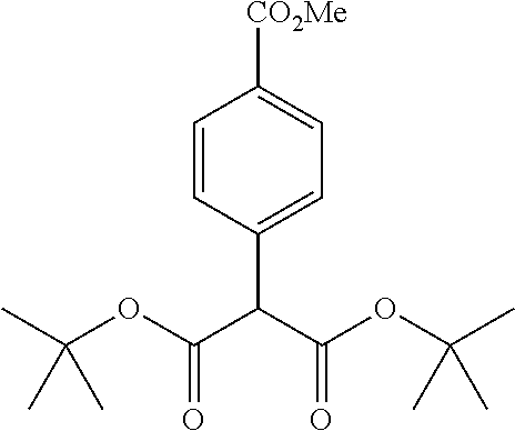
C1=CC(C(C(=O)OC(C)(C)C)C(=O)OC(C)(C)C)=CC=C1[CO2Me]
